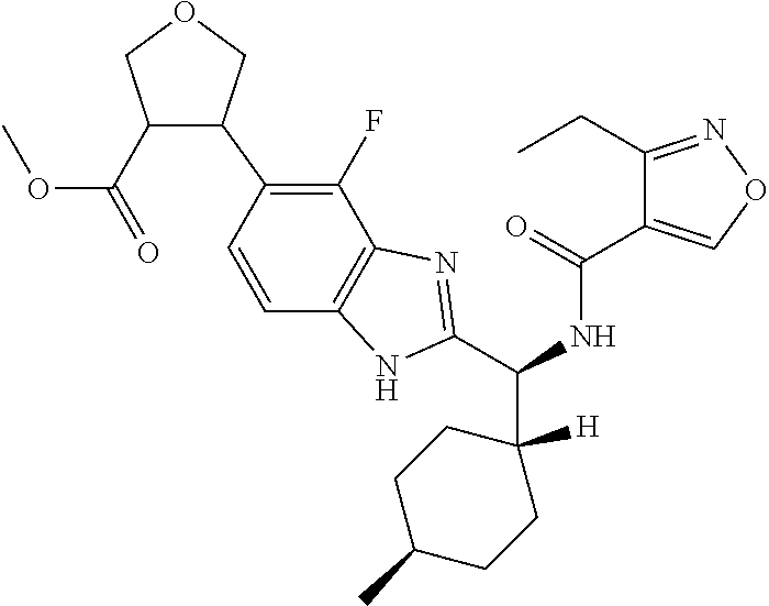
C1(C(=O)OC)C(C2=C(F)C3=C(C=C2)NC(C(NC(=O)C2=CON=C2CC)C2([H])CCC(C)CC2)=N3)COC1
